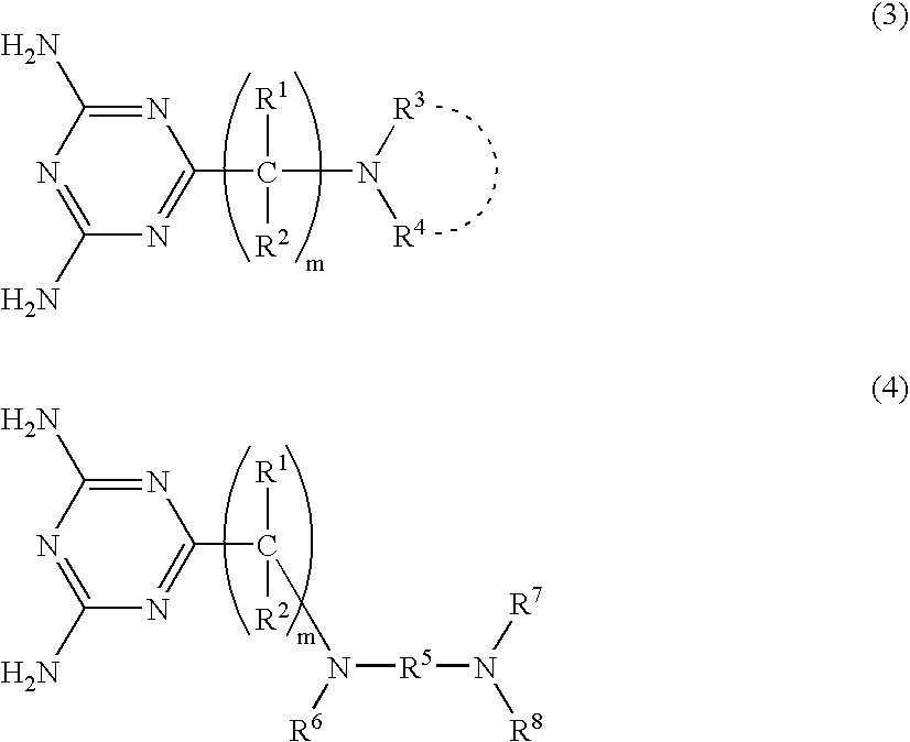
N1=C(N)N=C(N)N=C1C(N([R4])[R3])([R2])[R1].N1=C(N)N=C(N)N=C1C([R2])([R1])N([R6])[R5]N([R8])[R7]
